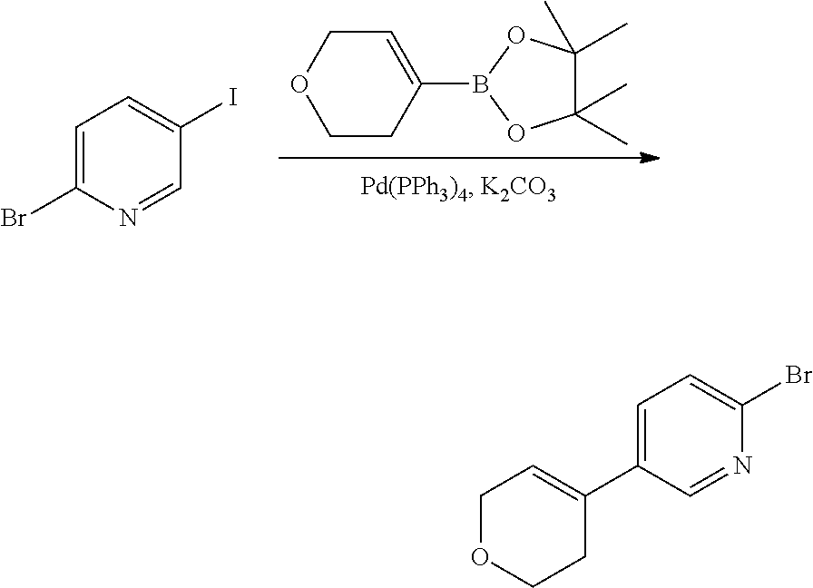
C1CC(B2OC(C)(C)C(C)(C)O2)=CCO1.C1=C(Br)N=CC(I)=C1.C1=C(C2=CCOCC2)C=NC(Br)=C1
